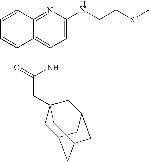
C12=NC(NCCSC)=CC(NC(CC34CC5CC(CC(C3)C5)C4)=O)=C1C=CC=C2
